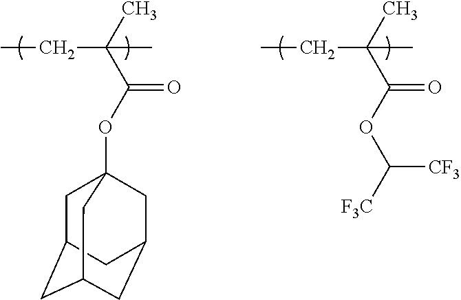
CCC(C)(C(=O)OC12CC3CC(CC(C1)C3)C2)C.CCC(C)(C(=O)OC([F3C])[CF3])C
